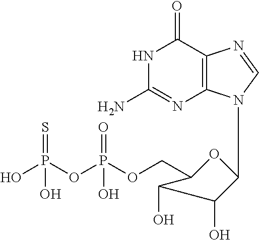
O(P(OCC1C(O)C(O)C(N2C3=C(C(=O)NC(N)=N3)N=C2)O1)(=O)O)P(O)(=S)O
